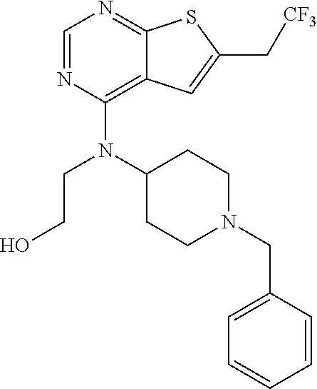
C1=NC(N(C2CCN(CC3=CC=CC=C3)CC2)CCO)=C2C(=N1)SC(C[CF3])=C2
